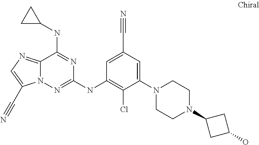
C12=NC=C(C#N)N1N=C(NC1=C(Cl)C(N3CCN(C4CC(O)C4)CC3)=CC(C#N)=C1)N=C2NC1CC1
